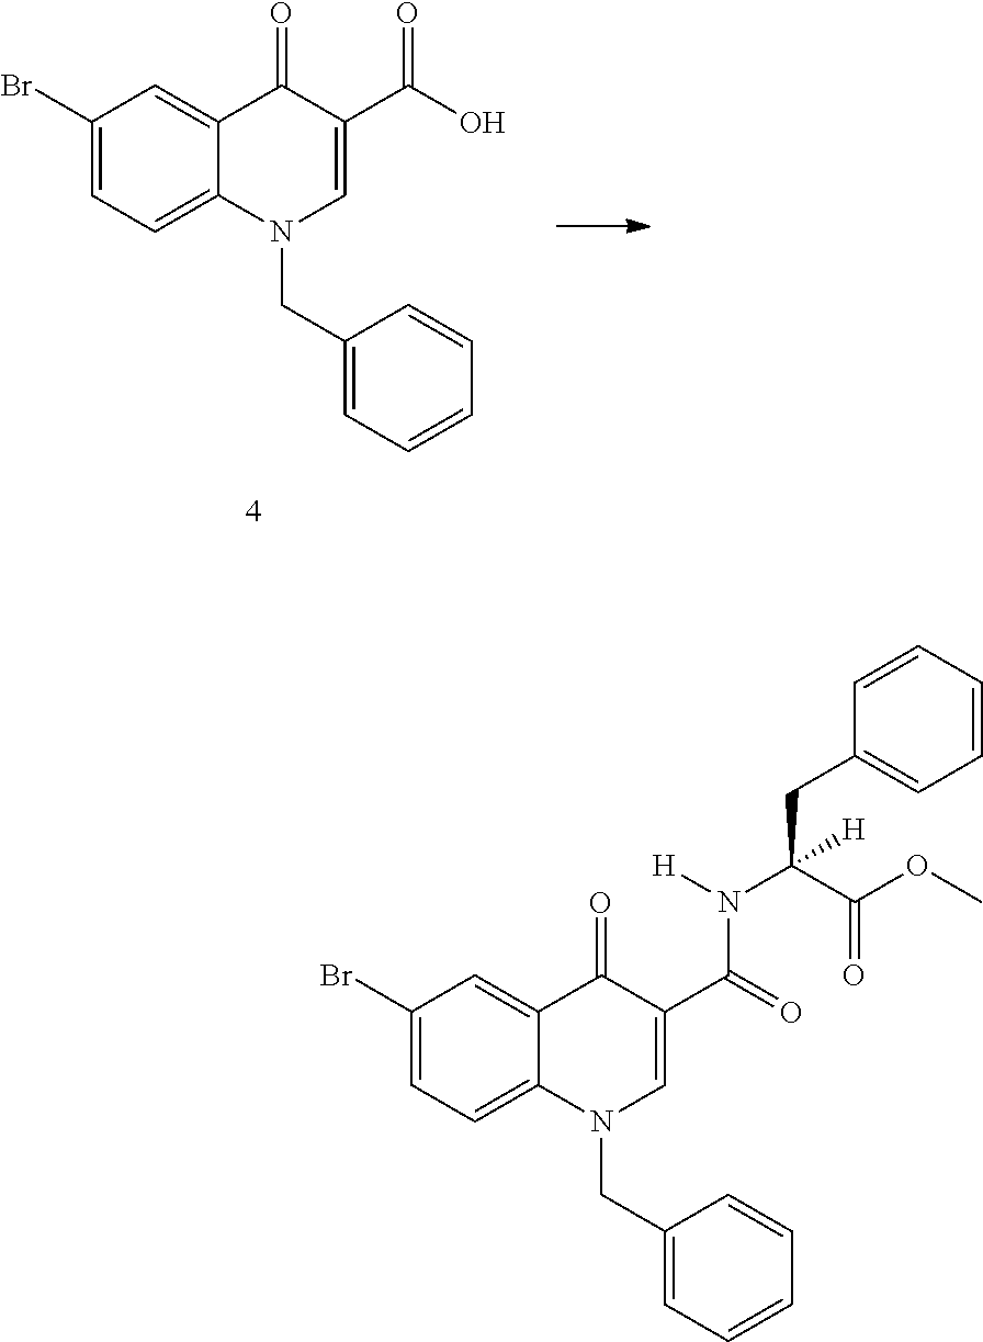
C1(Br)=CC=C2C(=C1)C(=O)C(C(O)=O)=CN2CC1=CC=CC=C1.C1(Br)=CC=C2C(=C1)C(=O)C(C(=O)N([H])C(C(OC)=O)(CC1=CC=CC=C1)[H])=CN2CC1=CC=CC=C1
